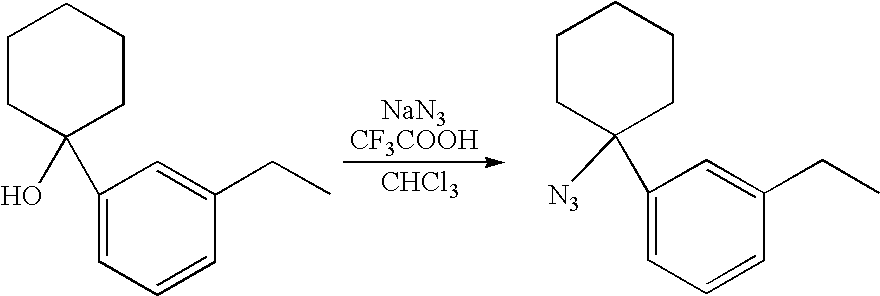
[CHCl3].C1CC(O)(C2=CC=CC(CC)=C2)CCC1.C1CC([N3])(C2=CC=CC(CC)=C2)CCC1
